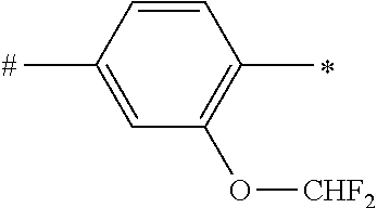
C1=CC(C)=CC(O[CHF2])=C1C
